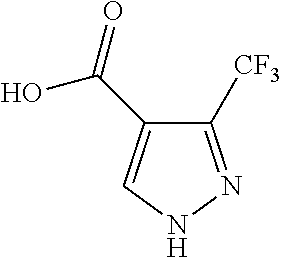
C1([CF3])=NNC=C1C(=O)O
